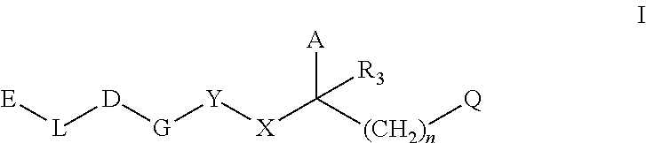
[E][L][D][G][Y][X]C([(CH2)n][Q])([A])[R3]
